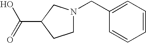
C1N(CC2=CC=CC=C2)CC(C(=O)O)C1
